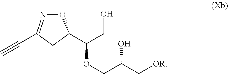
O1N=C(C#C)CC1C(CO)OCC(O)C[OR]
